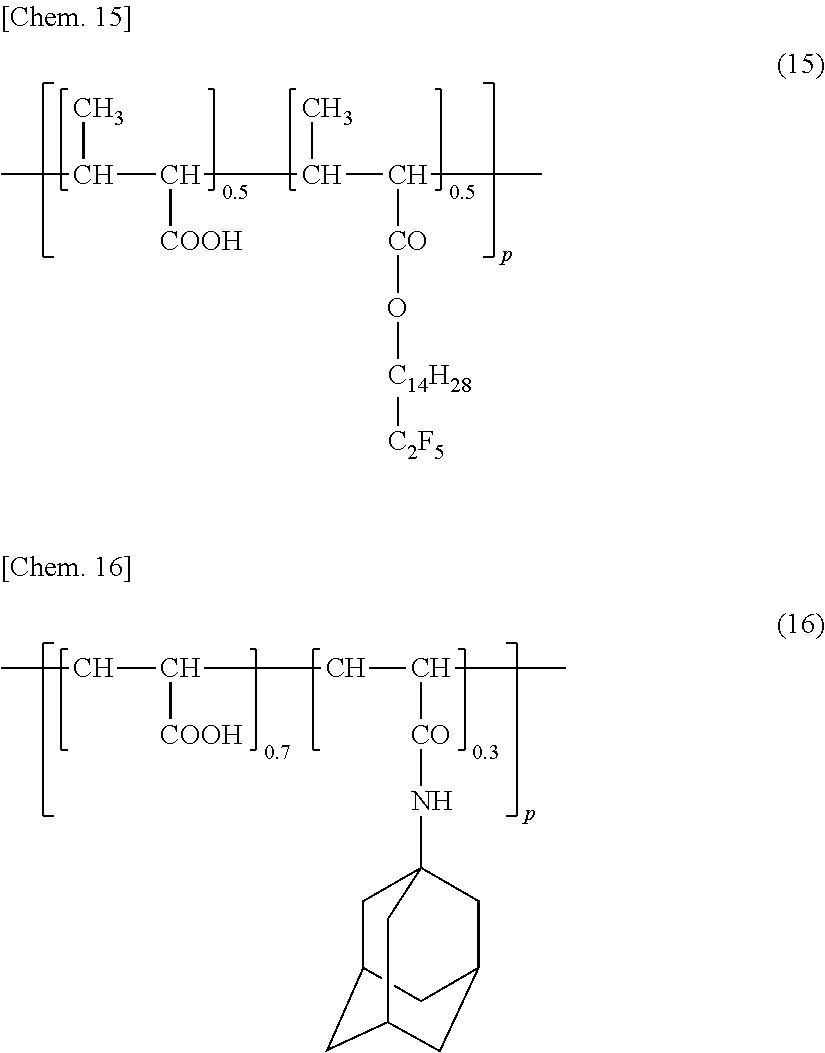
CC(C)C([COOH])C(C)C([CO]O[C14H28][C2F5])C.CCC([COOH])CC([CO]NC12CC3CC(CC(C1)C3)C2)C
